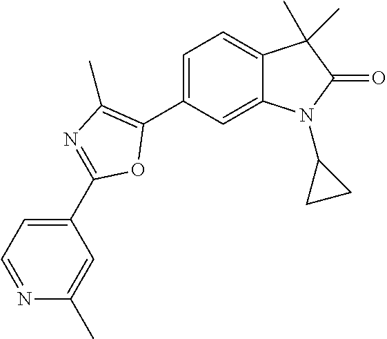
C1=C(C2=C(C)N=C(C3=CC=NC(C)=C3)O2)C=C2C(=C1)C(C)(C)C(=O)N2C1CC1
